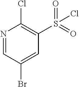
N1=CC(Br)=CC(S(=O)(=O)Cl)=C1Cl
